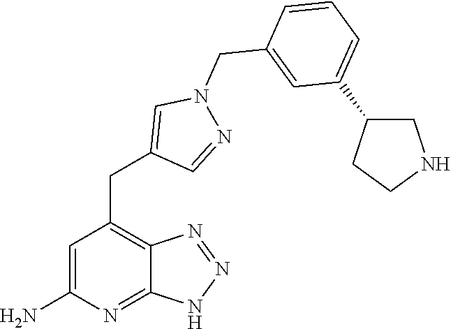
C1=C(N)N=C2C(=C1CC1=CN(CC3=CC(C4CNCC4)=CC=C3)N=C1)N=NN2
